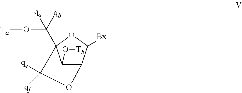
C1(O[Tb])C2C([Bx])OC1(C(O[Ta])([qb])[qa])C([qe])([qf])O2
